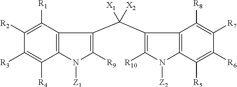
C1([R2])=C([R1])C2=C(C([R4])=C1[R3])N([Z1])C([R9])=C2C(C1=C([R10])N([Z2])C2=C1C([R8])=C([R7])C([R6])=C2[R5])([X1])[X2]
